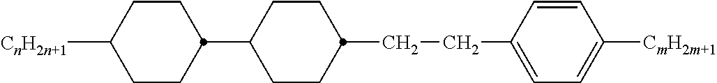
[CnH2n+1]C1CCC(C2CCC(CCC3=CC=C([CmH2m+1])C=C3)CC2)CC1
